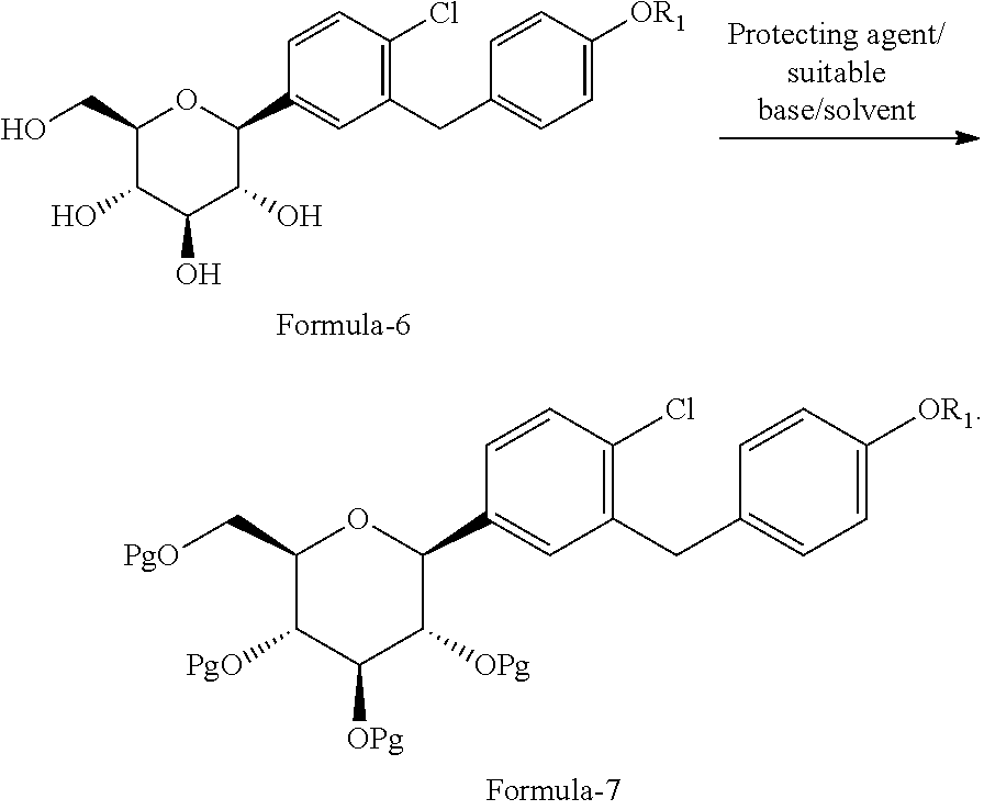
C1([PgO])C([OPg])C([OPg])C(C2=CC(CC3=CC=C([OR1])C=C3)=C(Cl)C=C2)OC1C[PgO].C1(O)C(O)C(O)C(C2=CC(CC3=CC=C([OR1])C=C3)=C(Cl)C=C2)OC1CO
